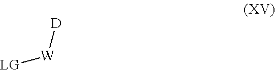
[D][W][LG]
